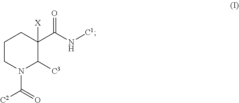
C1CN(C([C2])=O)C([C3])C(C(N[C1])=O)([X])C1
